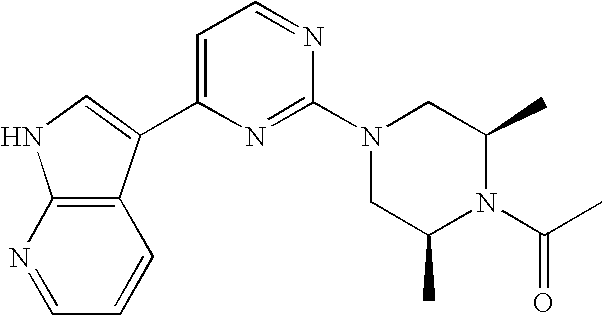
C1(N2CC(C)N(C(C)=O)C(C)C2)=NC(C2=CNC3=C2C=CC=N3)=CC=N1
